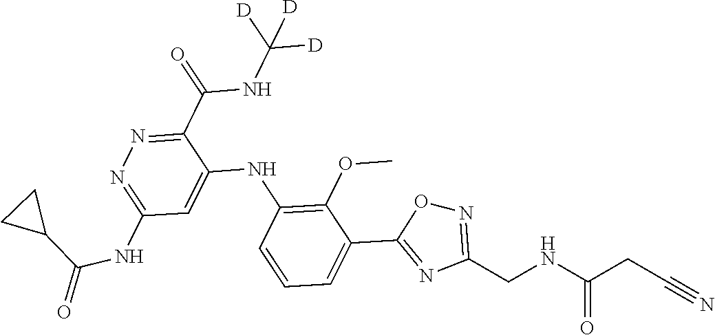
C1(C(NC([D])([D])[D])=O)=NN=C(NC(=O)C2CC2)C=C1NC1=C(OC)C(C2=NC(CNC(CC#N)=O)=NO2)=CC=C1
